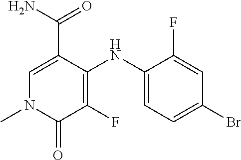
C1=C(C(N)=O)C(NC2=CC=C(Br)C=C2F)=C(F)C(=O)N1C
